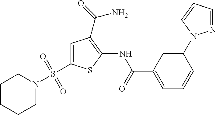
C1=C(S(N2CCCCC2)(=O)=O)SC(NC(=O)C2=CC=CC(N3N=CC=C3)=C2)=C1C(=O)N
